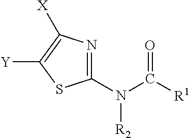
C1(N([R2])C(=O)[R1])=NC([X])=C([Y])S1
